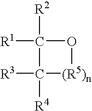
[R2]C1([R1])C([R4])([R3])[(R5)n]O1
